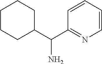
C1CCC(C(C2=NC=CC=C2)N)CC1
